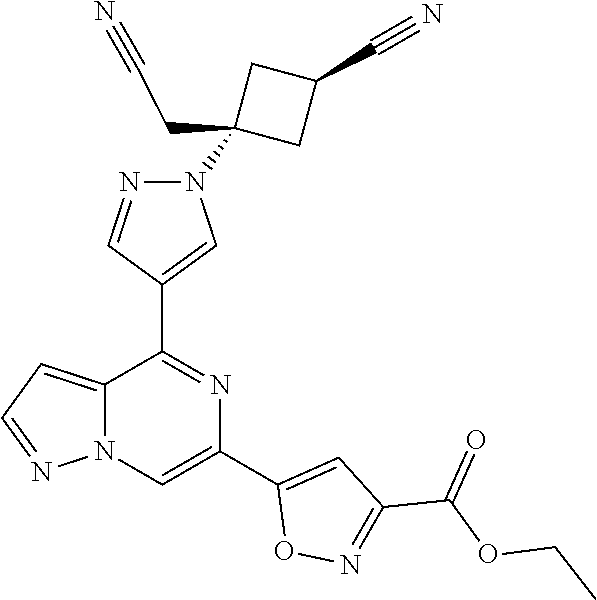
C12=CC=NN1C=C(C1=CC(C(OCC)=O)=NO1)N=C2C1=CN(C2(CC#N)CC(C#N)C2)N=C1
